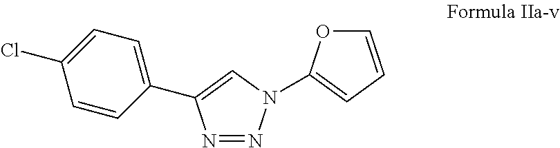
O1C=CC=C1N1N=NC(C2=CC=C(Cl)C=C2)=C1
